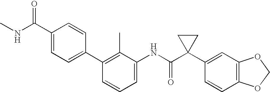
C1(C2=CC=C(C(NC)=O)C=C2)=C(C)C(NC(C2(C3=CC4=C(C=C3)OCO4)CC2)=O)=CC=C1
